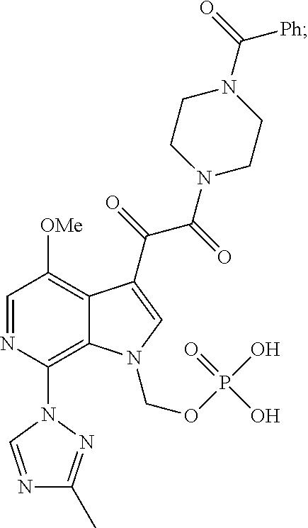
C12=C(N3C=NC(C)=N3)N=CC([OMe])=C1C(C(=O)C(=O)N1CCN(C(=O)[Ph])CC1)=CN2COP(O)(=O)O
